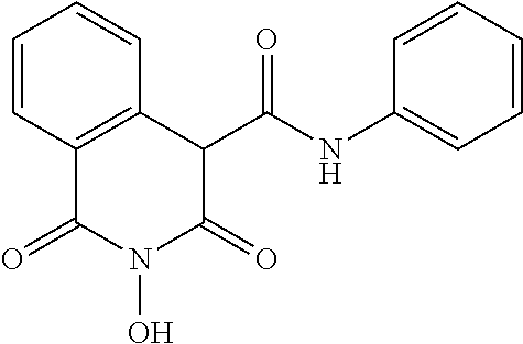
C1=CC2=C(C=C1)C(C(NC1=CC=CC=C1)=O)C(=O)N(O)C2=O
